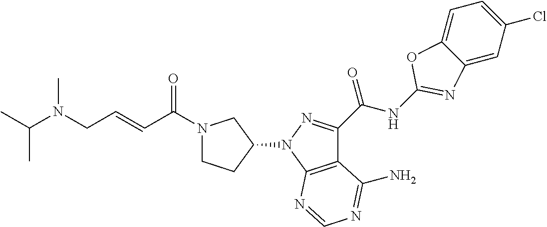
C12=CC(Cl)=CC=C1OC(NC(C1=NN(C3CCN(C(C=CCN(C(C)C)C)=O)C3)C3=C1C(N)=NC=N3)=O)=N2
